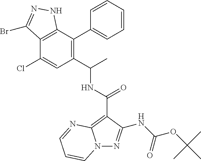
C1=CC=CC(C2=C(C(C)NC(=O)C3=C4N(N=C3NC(OC(C)(C)C)=O)C=CC=N4)C=C(Cl)C3=C2NN=C3Br)=C1
